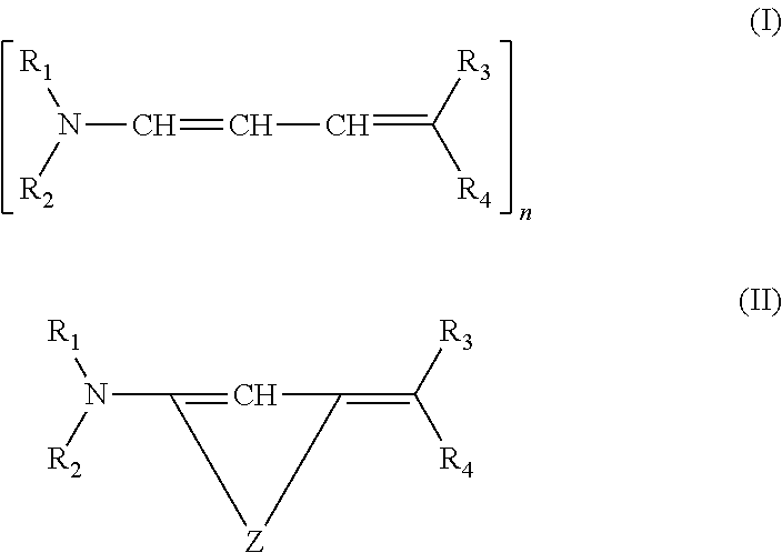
N(C=CC=C([R4])[R3])([R2])[R1].C1=C(N([R2])[R1])[Z]C1=C([R3])[R4]
